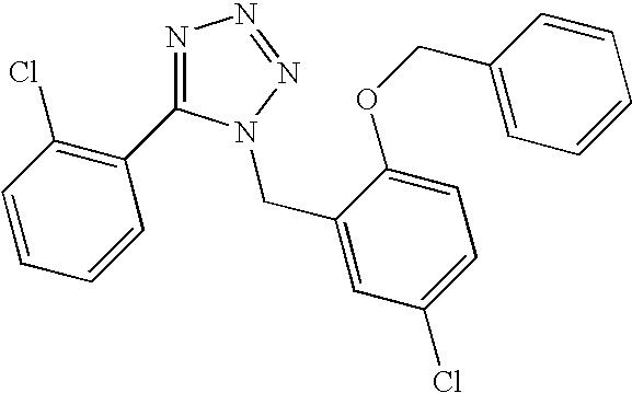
N1=C(C2=C(Cl)C=CC=C2)N(CC2=CC(Cl)=CC=C2OCC2=CC=CC=C2)N=N1
